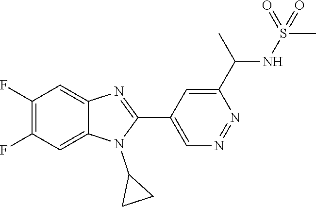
C1(F)=C(F)C=C2C(=C1)N=C(C1=CN=NC(C(C)NS(C)(=O)=O)=C1)N2C1CC1
